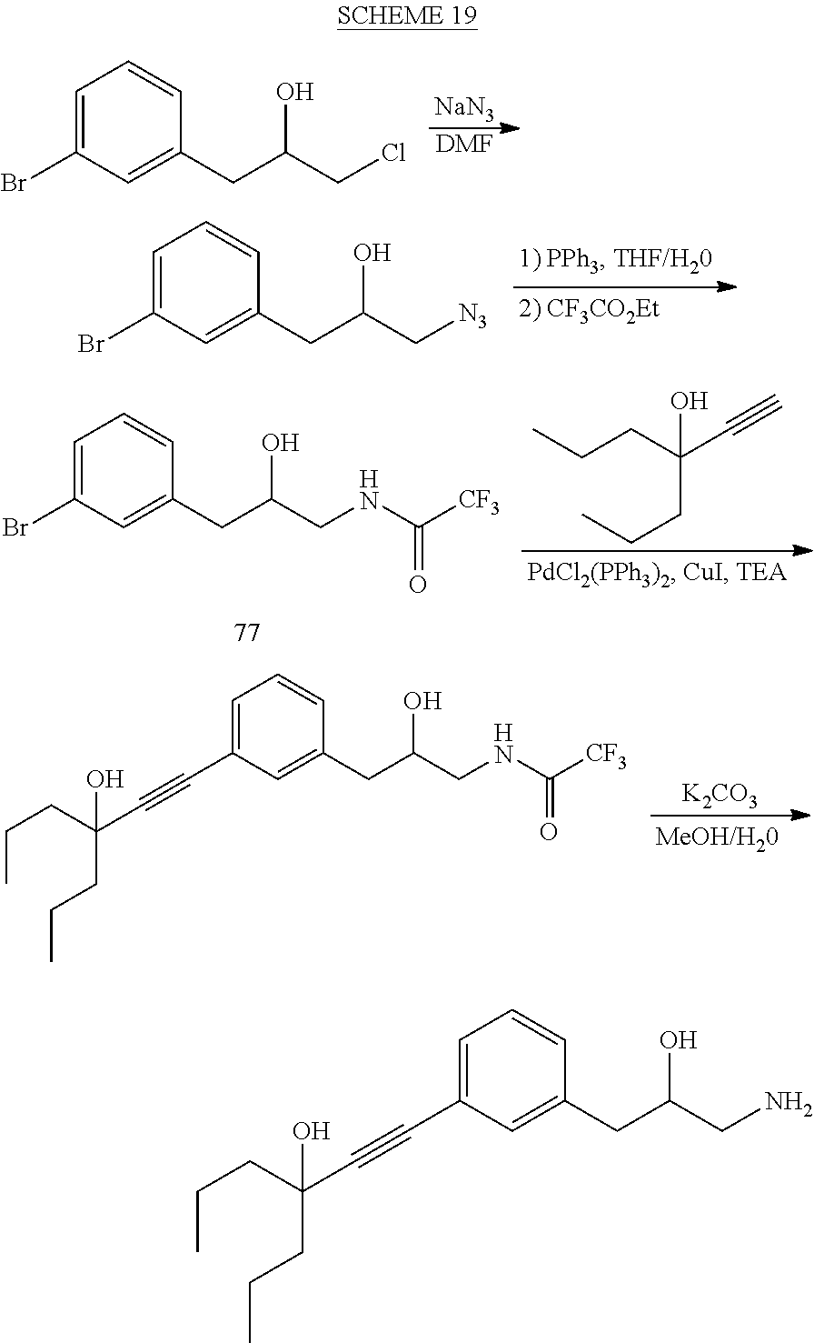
[NaN3].[DMF].BrC1=CC=CC(CC(CCl)O)=C1.BrC1=CC=CC(CC(C[N3])O)=C1.[K2CO3].C1(C#CC(CCC)(O)CCC)=CC=CC(CC(CNC([CF3])=O)O)=C1.C(CC(C#C)(O)CCC)C.BrC1=CC=CC(CC(CNC([CF3])=O)O)=C1.C1(C#CC(CCC)(O)CCC)=CC=CC(CC(CN)O)=C1
